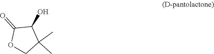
C1C(C)(C)C(O)C(=O)O1
